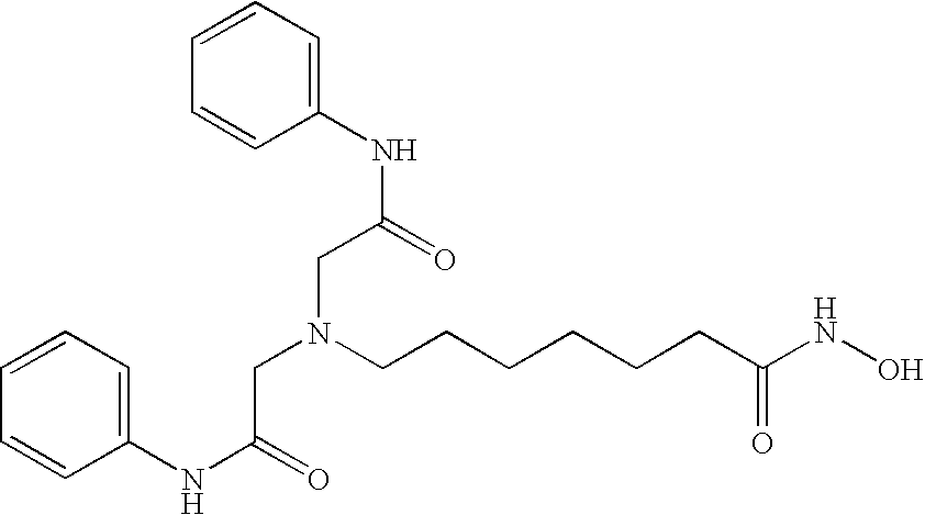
C1=CC=C(NC(=O)CN(CCCCCCC(NO)=O)CC(NC2=CC=CC=C2)=O)C=C1
